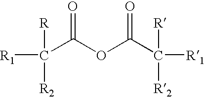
[R1]C([R])([R2])C(OC(C([R1])([R])[R2])=O)=O
